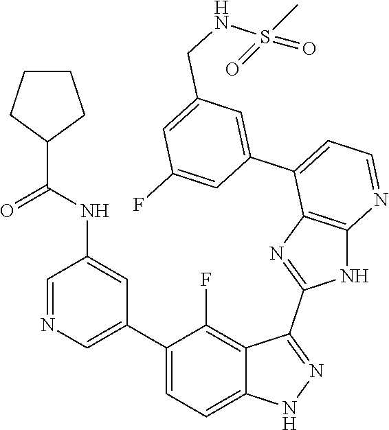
C1=NC=C(C2=CC=C3C(=C2F)C(C2=NC4=C(N2)N=CC=C4C2=CC(CNS(=O)(C)=O)=CC(F)=C2)=NN3)C=C1NC(=O)C1CCCC1
